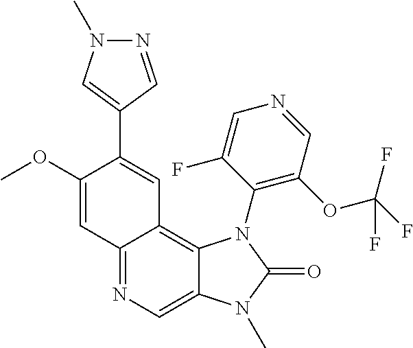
C1(OC)=CC2=NC=C3C(=C2C=C1C1=CN(C)N=C1)N(C1=C(OC(F)(F)F)C=NC=C1F)C(=O)N3C
